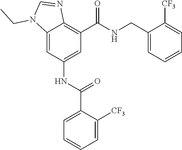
C12=CC(NC(C3=CC=CC=C3[CF3])=O)=CC(C(=O)NCC3=CC=CC=C3[CF3])=C1N=CN2CC
